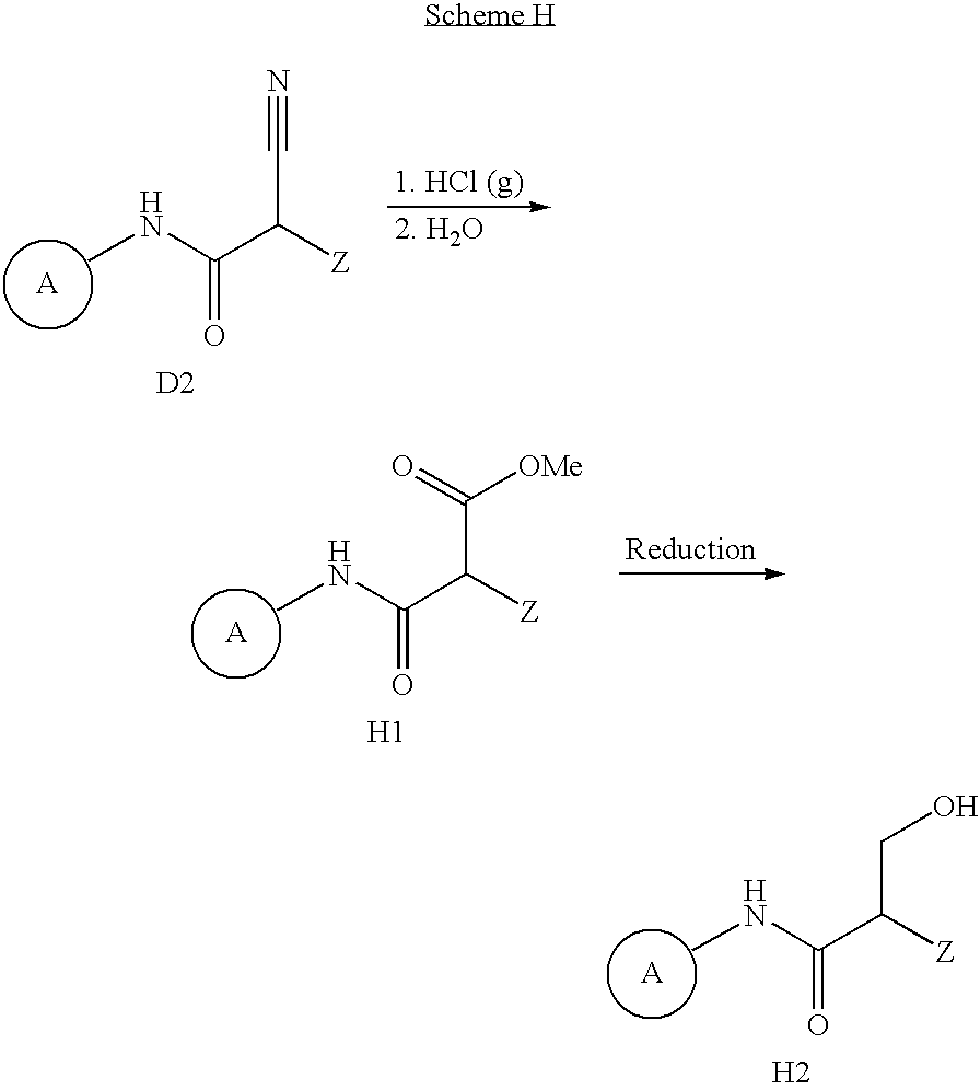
[A].CNC(C([Z])CO)=O.[H2].[A].CNC(C([Z])C#N)=O.[D2].[A].CNC(C([Z])C(=O)[OMe])=O.[H1]
